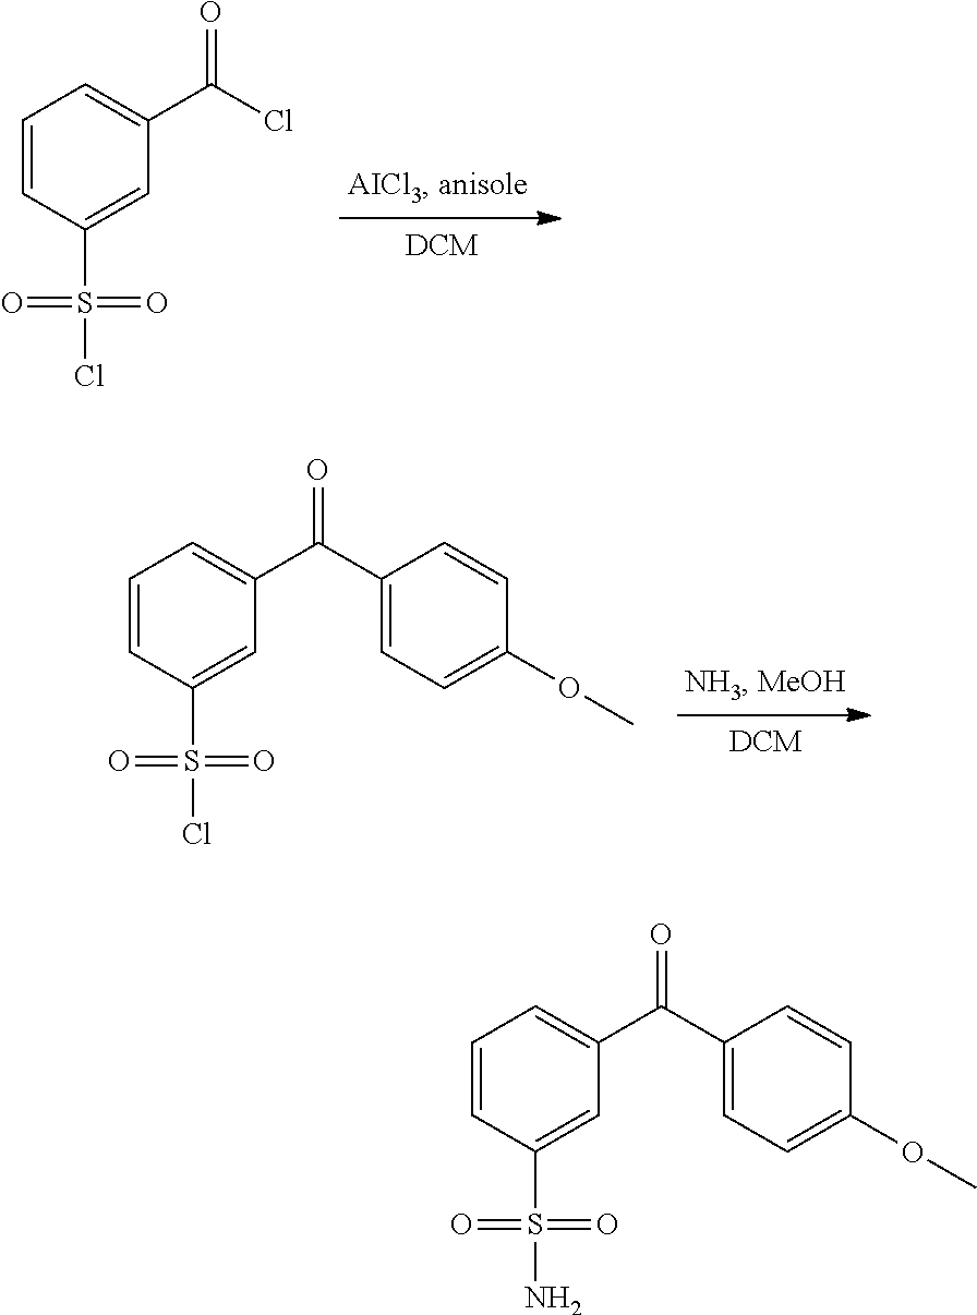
C1(C(Cl)=O)=CC=CC(S(Cl)(=O)=O)=C1.C1(C(C2=CC=C(OC)C=C2)=O)=CC=CC(S(Cl)(=O)=O)=C1.C1(C(C2=CC=C(OC)C=C2)=O)=CC=CC(S(N)(=O)=O)=C1
